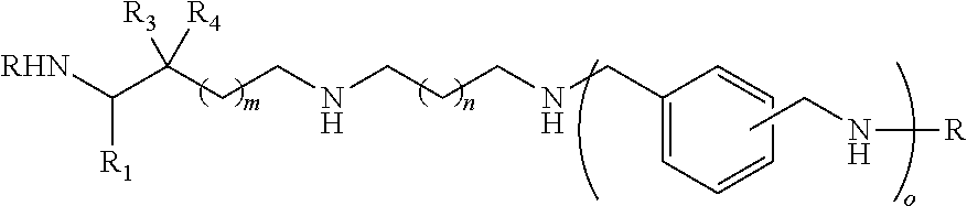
C(C(CCNCCCNCC1=CC=CC=C1)([R3])[R4])([RHN])[R1].CCN[R]
